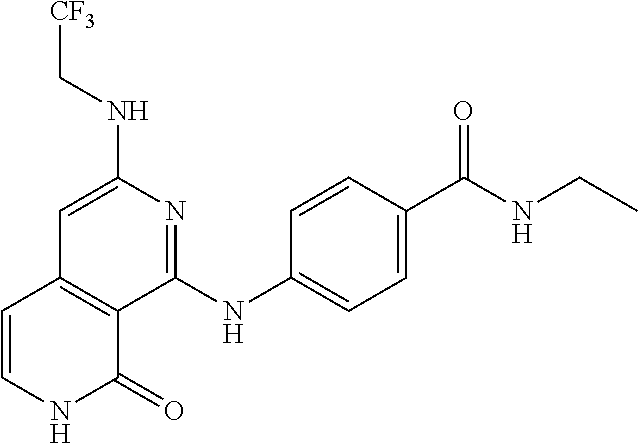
C1(NC[CF3])=CC2=C(C(NC3=CC=C(C(NCC)=O)C=C3)=N1)C(=O)NC=C2
